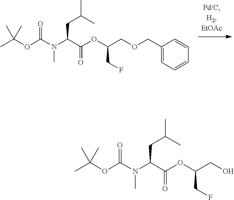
FCC(CO)OC(C(N(C(OC(C)(C)C)=O)C)CC(C)C)=O.FCC(COCC1=CC=CC=C1)OC(C(N(C(OC(C)(C)C)=O)C)CC(C)C)=O
